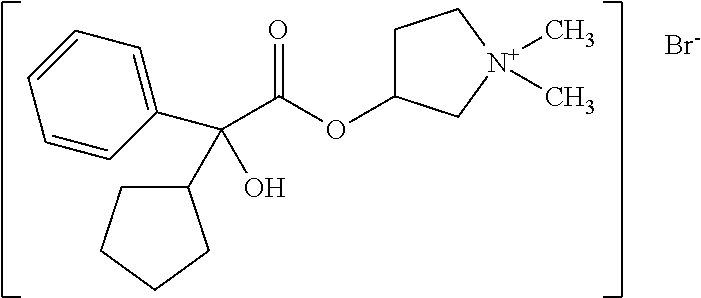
C1C(OC(C(C2=CC=CC=C2)(O)C2CCCC2)=O)C[N+](C)(C)C1.[Br-]
